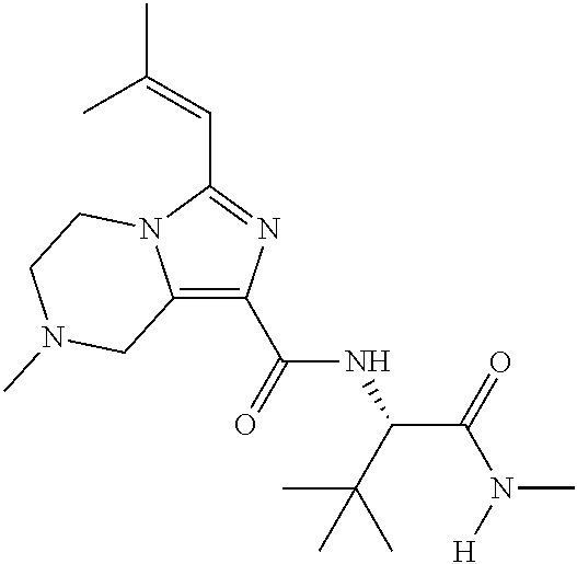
C12=C(C(=O)NC(C(=O)N([H])C)C(C)(C)C)N=C(C=C(C)C)N1CCN(C)C2
